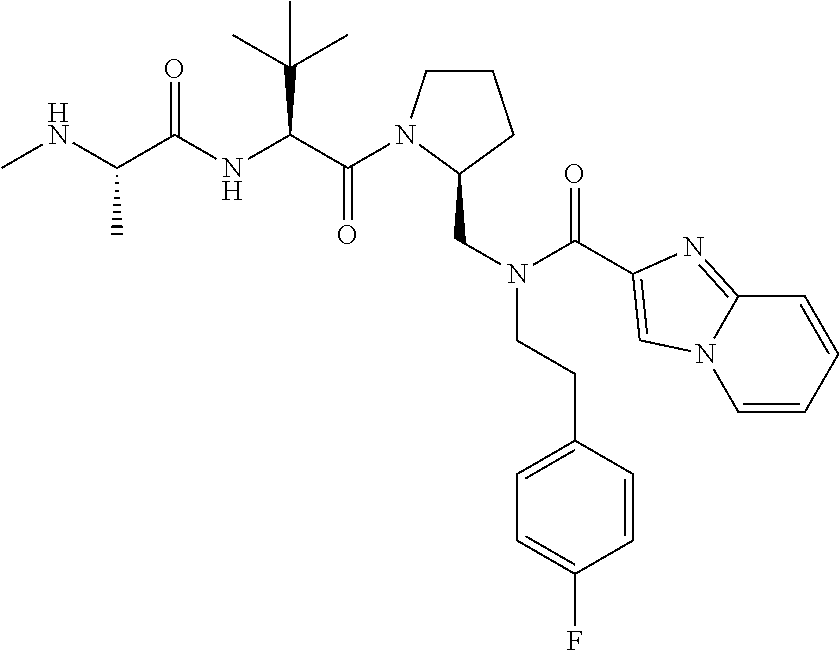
CNC(C(NC(C(=O)N1CCCC1CN(CCC1=CC=C(F)C=C1)C(=O)C1=CN2C=CC=CC2=N1)C(C)(C)C)=O)C
